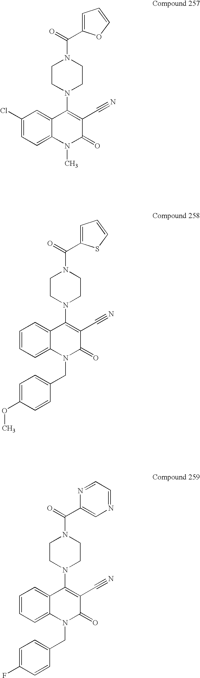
C1CN(C2=C(C#N)C(=O)N(C)C3=CC=C(Cl)C=C23)CCN1C(=O)C1=CC=CO1.C1CN(C2=C(C#N)C(=O)N(CC3=CC=C(OC)C=C3)C3=CC=CC=C23)CCN1C(=O)C1=CC=CS1.C1CN(C2=C(C#N)C(=O)N(CC3=CC=C(F)C=C3)C3=CC=CC=C23)CCN1C(=O)C1=CN=CC=N1
